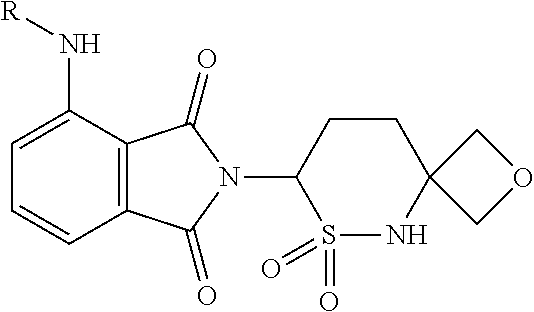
C12=C(C(N[R])=CC=C1)C(=O)N(C1S(=O)(=O)NC3(CC1)COC3)C2=O
